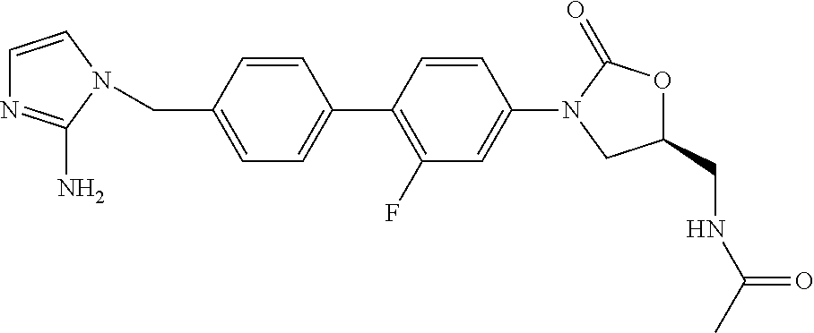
C1=C(C2=C(F)C=C(N3CC(CNC(C)=O)OC3=O)C=C2)C=CC(CN2C(N)=NC=C2)=C1
